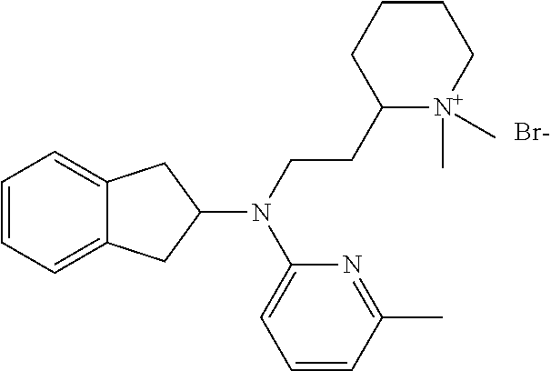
C1=CC=C2C(=C1)CC(N(CCC1[N+](C)(C)CCCC1)C1=CC=CC(C)=N1)C2.[Br-]
